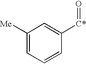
C1([Me])=CC=CC([C*]=O)=C1
